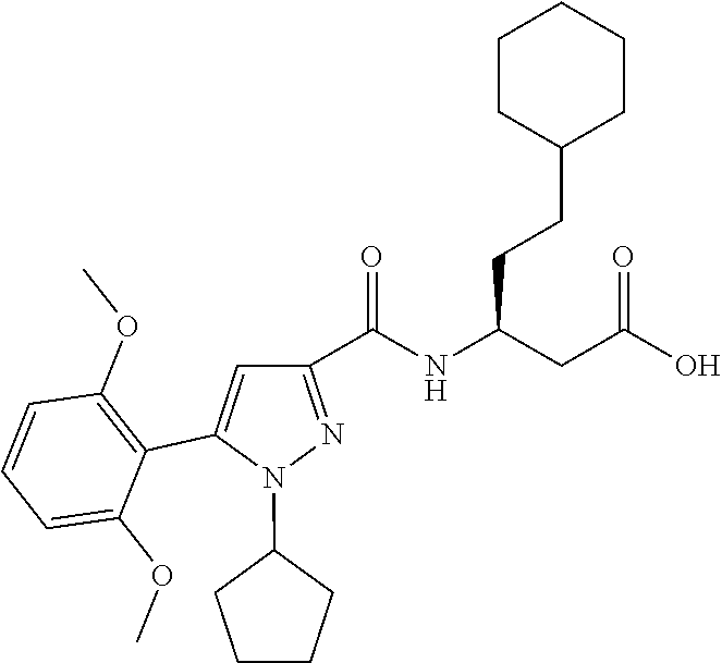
C1(N2N=C(C(NC(CC(=O)O)CCC3CCCCC3)=O)C=C2C2=C(OC)C=CC=C2OC)CCCC1
